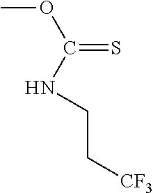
C(OC)(=S)NCC[CF3]
